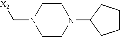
[X2]CN1CCN(C2CCCC2)CC1
